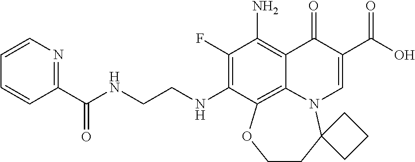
C1(F)=C(NCCNC(=O)C2=NC=CC=C2)C2=C3C(=C1N)C(=O)C(C(=O)O)=CN3C1(CCO2)CCC1
